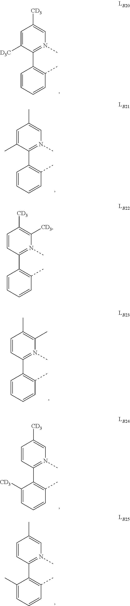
C1([CD3])=CN(C)=C(C2=C(C)C=CC=C2)C([D3C])=C1.C1(C)=CN(C)=C(C2=C(C)C=CC=C2)C(C)=C1.C1(C)=C(C)N(C)=C(C2=C(C)C=CC=C2)C=C1.C1([CD3])=CN(C)=C(C2=C(C)C=CC=C2[CD3])C=C1.C1(C)=CN(C)=C(C2=C(C)C=CC=C2C)C=C1.C1([CD3])=C([CD3])N(C)=C(C2=C(C)C=CC=C2)C=C1
